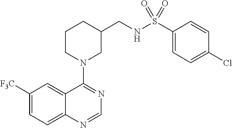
C1([F3C])=CC=C2C(=C1)C(N1CC(CNS(C3=CC=C(Cl)C=C3)(=O)=O)CCC1)=NC=N2
